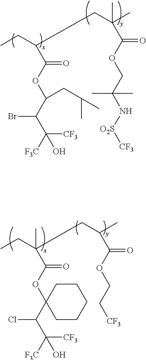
CCC(C(OC(C(C([F3C])([CF3])O)Br)CC(C)C)=O)CC(C(OCC(N[O2S][CF3])(C)C)=O)(C)C.CCC(C(OC1(C(C([F3C])([CF3])O)Cl)CCCCC1)=O)(C)CC(C(OCC[CF3])=O)C
